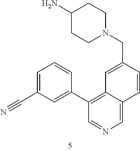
C1(N)CCN(CC2=CC3=C(C4=CC(C#N)=CC=C4)C=NC=C3C=C2)CC1
